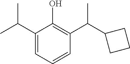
C1(C(C)C)=CC=CC(C(C2CCC2)C)=C1O
